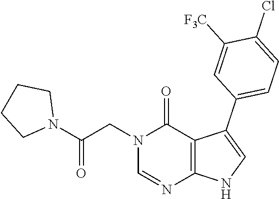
N1(CC(N2CCCC2)=O)C=NC2=C(C1=O)C(C1=CC=C(Cl)C([F3C])=C1)=CN2
